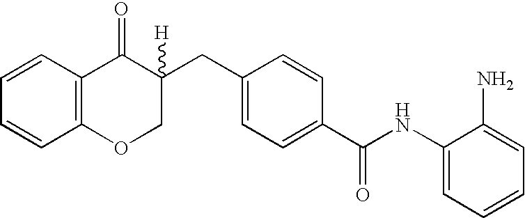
C1(NC(C2=CC=C(CC3([H])C(=O)C4=C(OC3)C=CC=C4)C=C2)=O)=CC=CC=C1N
